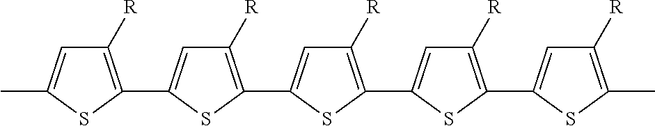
C1([R])=C(C2=CC([R])=C(C3=CC([R])=C(C4=CC([R])=C(C5=CC([R])=C(C)S5)S4)S3)S2)SC(C)=C1
